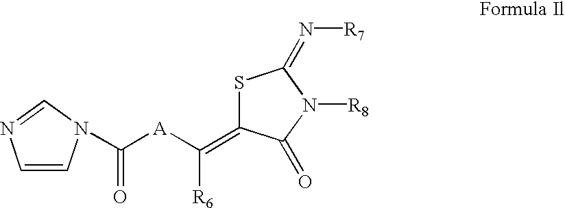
S1C(=C([A]C(=O)N2C=CN=C2)[R6])C(=O)N([R8])C1=N[R7]
